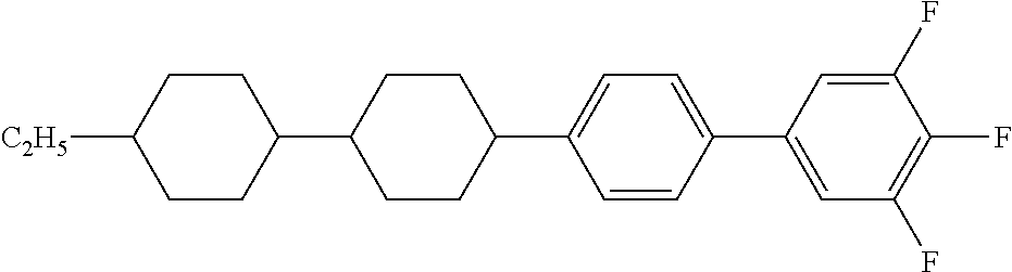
C1CC(C2CCC([C2H5])CC2)CCC1C1=CC=C(C2=CC(F)=C(F)C(F)=C2)C=C1
